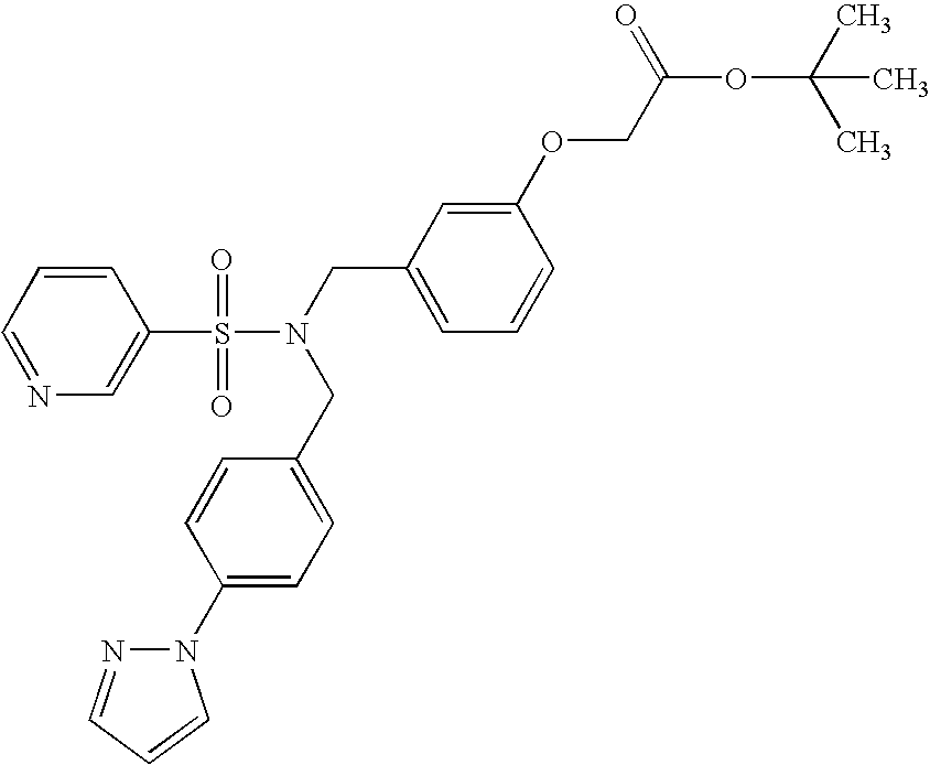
C1=NC=C(S(=O)(=O)N(CC2=CC=CC(OCC(OC(C)(C)C)=O)=C2)CC2=CC=C(N3N=CC=C3)C=C2)C=C1
